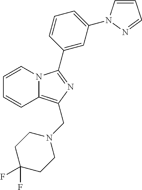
C12=C(CN3CCC(F)(F)CC3)N=C(C3=CC(N4C=CC=N4)=CC=C3)N1C=CC=C2
